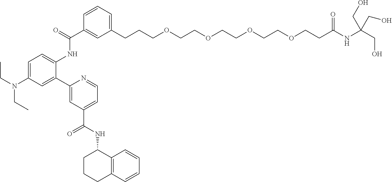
C1(CCCOCCOCCOCCOCCC(=O)NC(CO)(CO)CO)=CC=CC(C(=O)NC2=CC=C(N(CC)CC)C=C2C2=CC(C(NC3CCCC4=C3C=CC=C4)=O)=CC=N2)=C1
